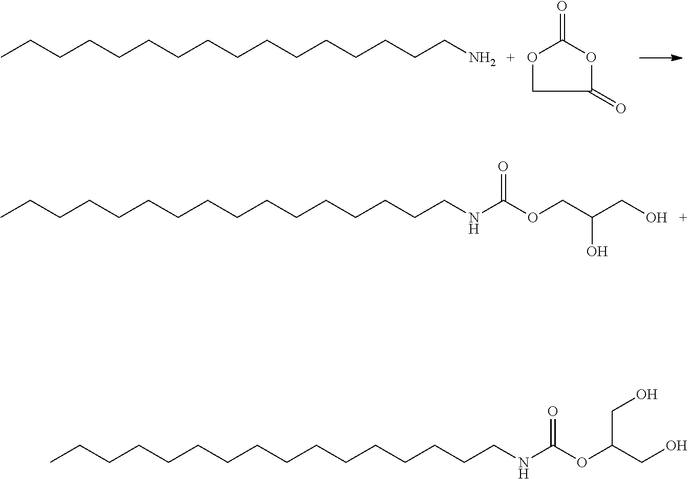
C(N)CCCCCCCCCCCCCCC.O=C1OC(=O)CO1.C(CCCCCCCCCCCCCCC)NC(OCC(CO)O)=O.C(CCCCCCCCCCCCCCC)NC(OC(CO)CO)=O
